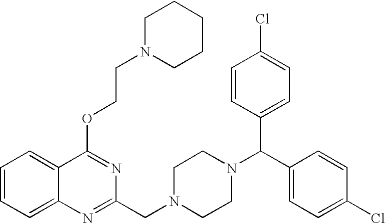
C12=CC=CC=C1C(OCCN1CCCCC1)=NC(CN1CCN(C(C3=CC=C(Cl)C=C3)C3=CC=C(Cl)C=C3)CC1)=N2
